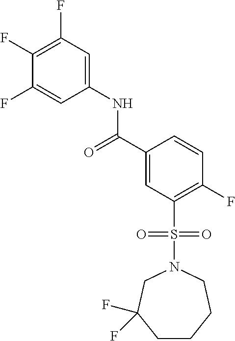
C1(F)=C(F)C=C(NC(C2=CC(S(N3CC(F)(F)CCCC3)(=O)=O)=C(F)C=C2)=O)C=C1F
